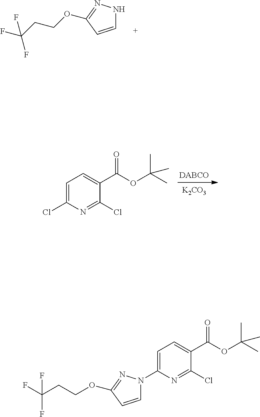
C1=CC(OCCC(F)(F)F)=NN1.[K2CO3].C1=C(Cl)N=C(Cl)C(C(OC(C)(C)C)=O)=C1.FC(CCOC1=NN(C2=CC=C(C(OC(C)(C)C)=O)C(Cl)=N2)C=C1)(F)F
